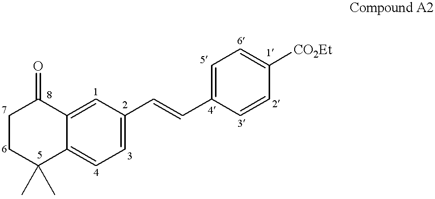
C1=C(C=CC2=CC=C3C(C)(C)CCC(=O)C3=C2)C=CC([CO2Et])=C1
